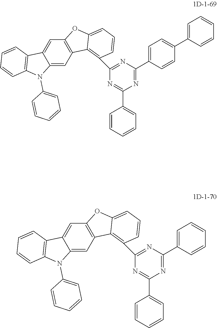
C12=CC3=C(C=C1C1=C(N2C2=CC=CC=C2)C=CC=C1)OC1=CC=CC(C2=NC(C4=CC=C(C5=CC=CC=C5)C=C4)=NC(C4=CC=CC=C4)=N2)=C31.C12=CC3=C(C=C1C1=C(N2C2=CC=CC=C2)C=CC=C1)OC1=CC=CC(C2=NC(C4=CC=CC=C4)=NC(C4=CC=CC=C4)=N2)=C31
